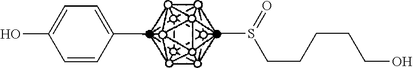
C1=CC(C)=CC=C1O.CS(CCCCCO)=O
